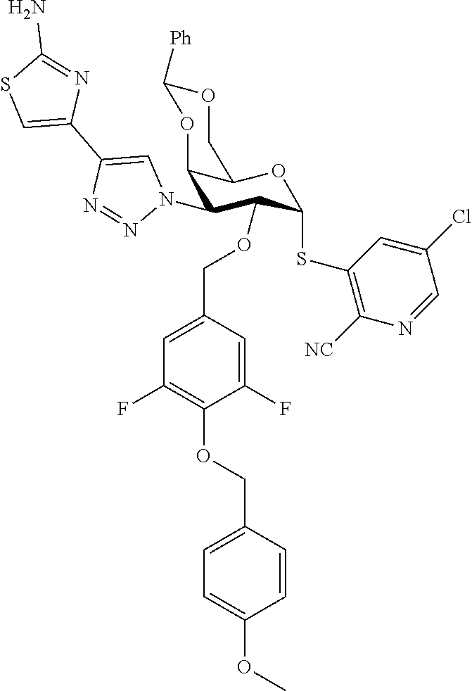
O1C([Ph])OC2C(N3C=C(C4=CSC(N)=N4)N=N3)C(OCC3=CC(F)=C(OCC4=CC=C(OC)C=C4)C(F)=C3)C(SC3=C([NC])N=CC(Cl)=C3)OC2C1
